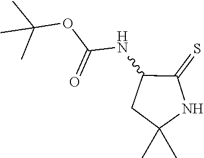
C1(NC(OC(C)(C)C)=O)CC(C)(C)NC1=S
